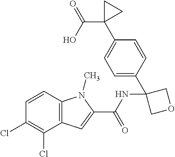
C12=C(C=CC(Cl)=C1Cl)N(C)C(C(NC1(C3=CC=C(C4(C(=O)O)CC4)C=C3)COC1)=O)=C2
